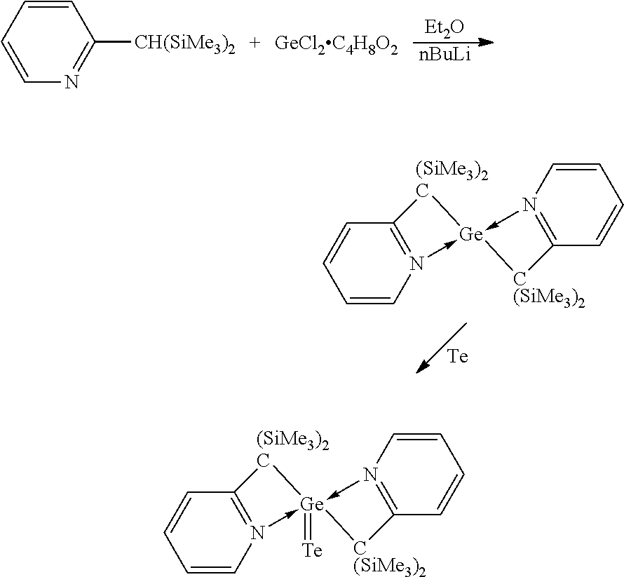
C1=CC=CC([CH(SiMe3)2])=N1.[GeCl2C4H8O2].[Et2O].[nBuLi].C1=CN2->[Ge]3(-N4=C(C=CC=C4)[C(SiMe3)2]3)[(SiMe3)2C]C=2C=C1.[Te].C1=CN2->[Ge]3(=[Te])(-N4=C(C=CC=C4)[C(SiMe3)2]3)[(SiMe3)2C]C=2C=C1
